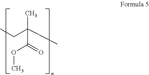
CCC(C)(C)C(OC)=O
